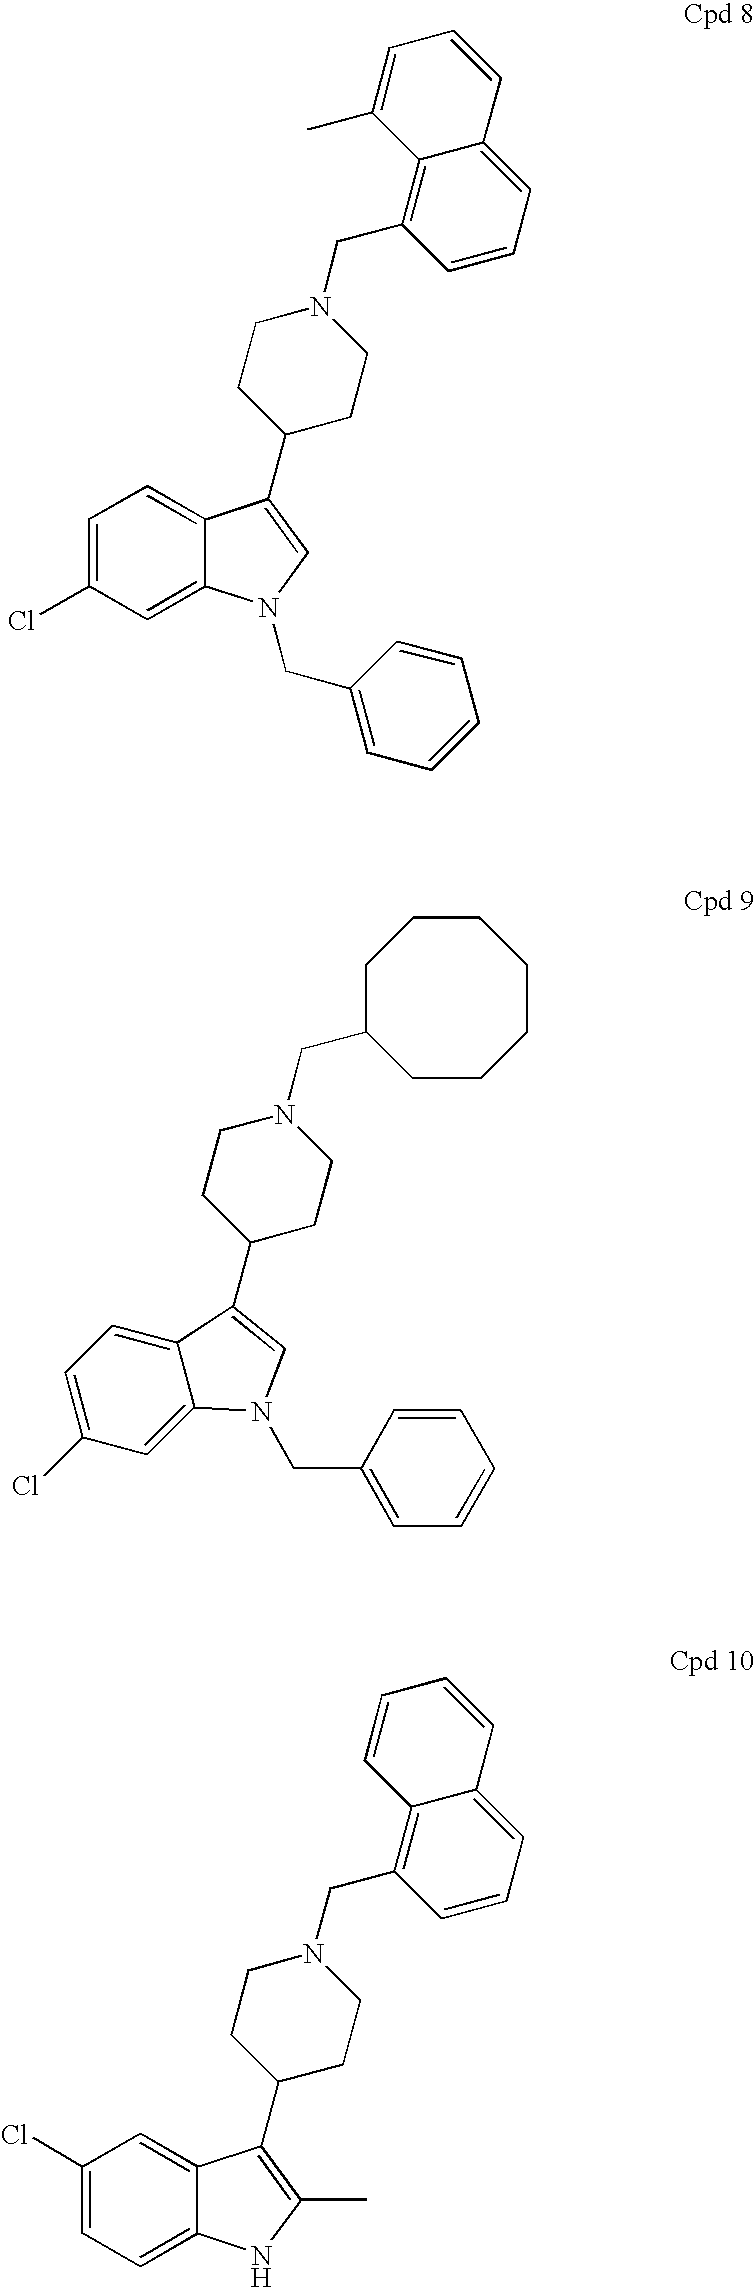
C1=C(Cl)C=C2C(=C1)C(C1CCN(CC3=C4C(=CC=C3)C=CC=C4C)CC1)=CN2CC1=CC=CC=C1.C1=C(Cl)C=C2C(=C1)C(C1CCN(CC3CCCCCCC3)CC1)=CN2CC1=CC=CC=C1.C1(Cl)=CC=C2C(=C1)C(C1CCN(CC3=C4C(=CC=C3)C=CC=C4)CC1)=C(C)N2
